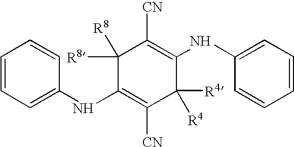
C1(NC2=CC=CC=C2)=C([CN])C([R4])([R4])C(NC2=CC=CC=C2)=C([CN])C1([R8])[R8]
